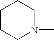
C1CCN(C)CC1
